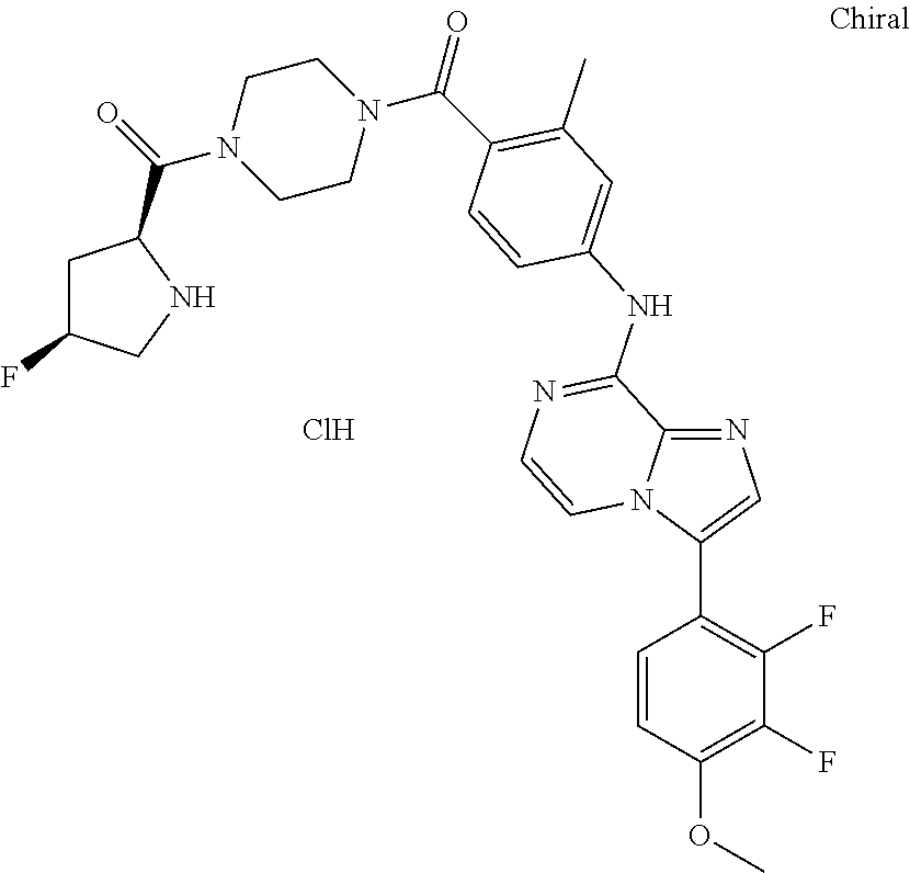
C12=NC=C(C3=C(F)C(F)=C(OC)C=C3)N1C=CN=C2NC1=CC(C)=C(C(N2CCN(C(=O)C3CC(F)CN3)CC2)=O)C=C1.Cl
